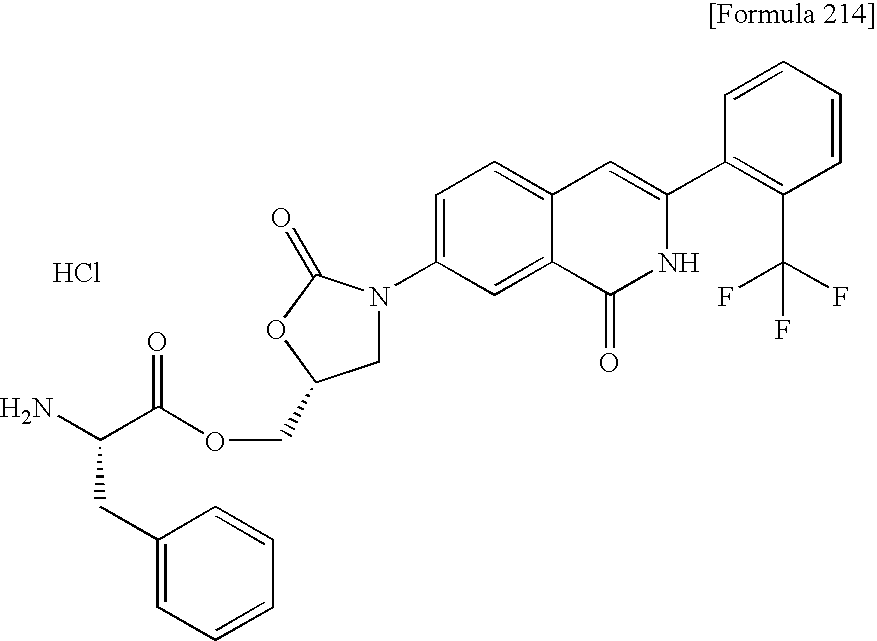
C1=CC=CC(C2=CC3=CC=C(N4CC(COC(C(N)CC5=CC=CC=C5)=O)OC4=O)C=C3C(=O)N2)=C1C(F)(F)F.Cl
